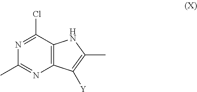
C12=C(C(Cl)=NC(C)=N1)NC(C)=C2[Y]
